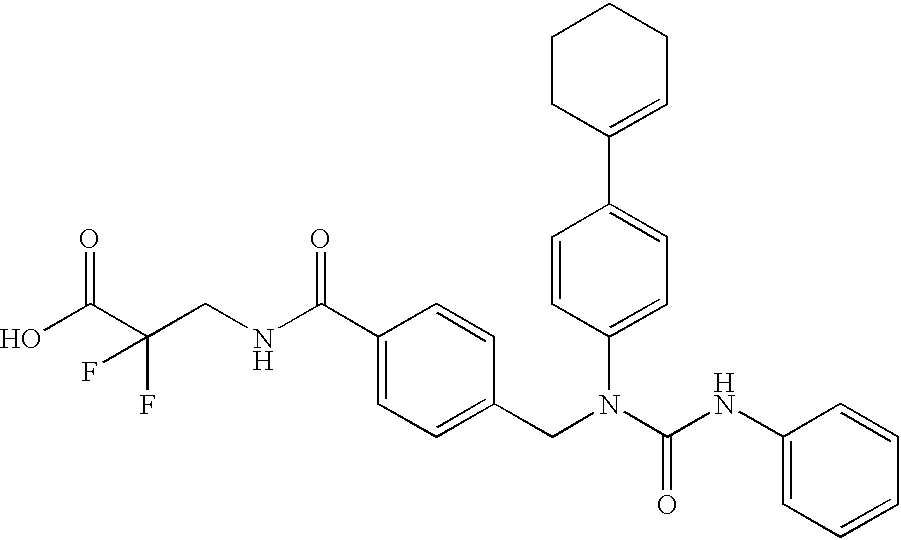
OC(C(CNC(C1=CC=C(CN(C(NC2=CC=CC=C2)=O)C2=CC=C(C3=CCCCC3)C=C2)C=C1)=O)(F)F)=O
